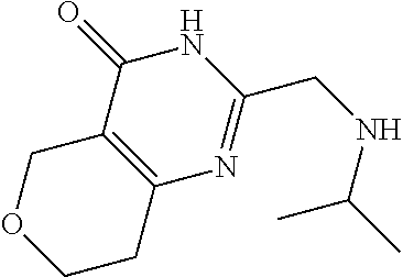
O1CCC2=C(C1)C(=O)NC(CNC(C)C)=N2
